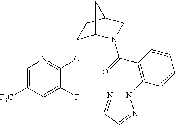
C1(OC2=NC=C([F3C])C=C2F)C2N(C(=O)C3=C(N4N=CC=N4)C=CC=C3)CC(C1)C2
